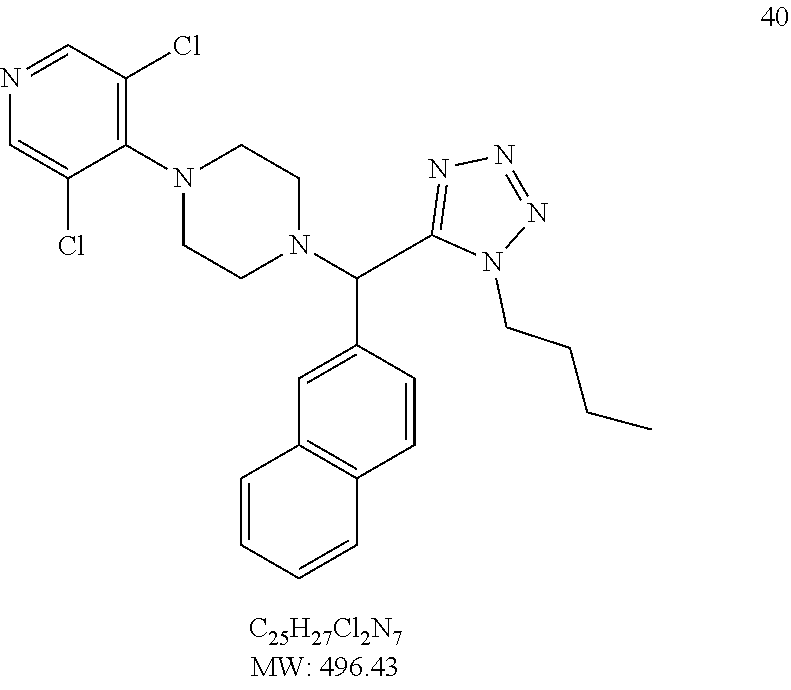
N1(CCCC)C(C(N2CCN(C3=C(Cl)C=NC=C3Cl)CC2)C2=CC3=C(C=C2)C=CC=C3)=NN=N1
